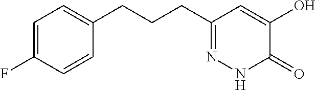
C1=C(CCCC2=NNC(=O)C(O)=C2)C=CC(F)=C1
